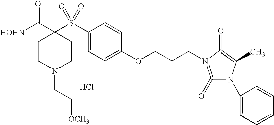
[HOHN]C(C1(S(C2=CC=C(OCCCN3=C(=O)N(C4=CC=CC=C4)C(C)=C3=O)C=C2)(=O)=O)CCN(CC[OCH3])CC1)=O.Cl
